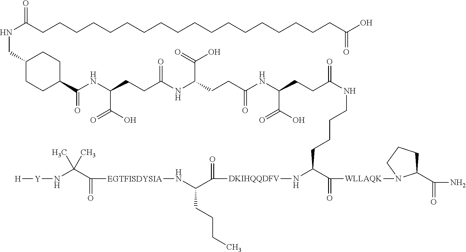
N(C(CCCCCCCCCCCCCCCCCCC(O)=O)=O)CC1CCC(C(NC(CCC(NC(CCC(NC(CCC(NCCCCC(N[DKIHQQDFV]C(C(N[EGTFISDYSIA]C(C(N[Y][H])(C)C)=O)CCCC)=O)C([WLLAQK]N2C(C(N)=O)CCC2)=O)=O)C(O)=O)=O)C(=O)O)=O)C(O)=O)=O)CC1
